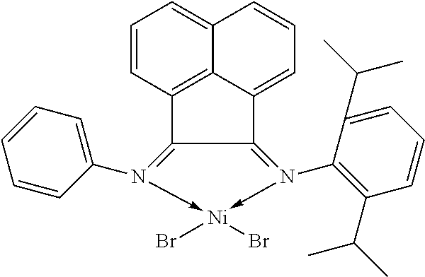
C12=C3C(=CC=CC3=CC=C1)C1=N(C3=C(C(C)C)C=CC=C3C(C)C)->[Ni](Br)(Br)-N(C3=CC=CC=C3)=C21
